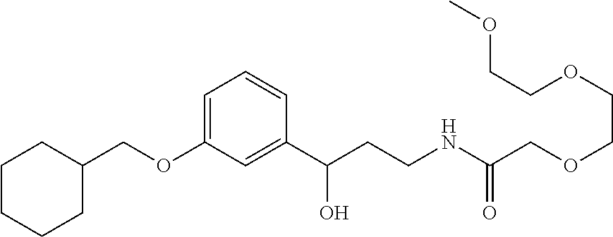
C1(COC2=CC=CC(C(CCNC(COCCOCCOC)=O)O)=C2)CCCCC1
